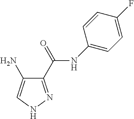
C1(C(=O)NC2=CC=C(F)C=C2)=NNC=C1N
